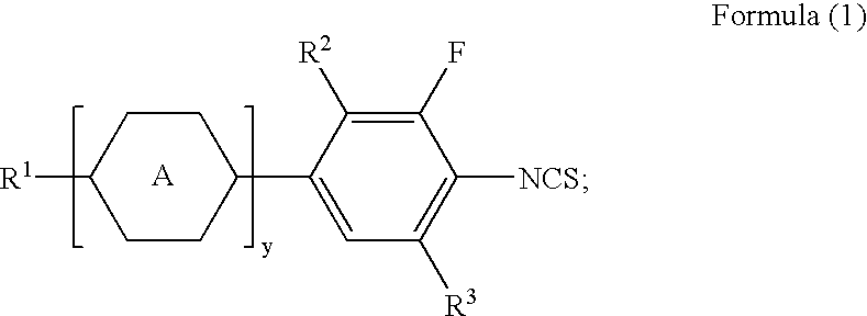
C1CC([R1])CCC1C1=CC([R3])=C([NCS])C(F)=C1[R2]
